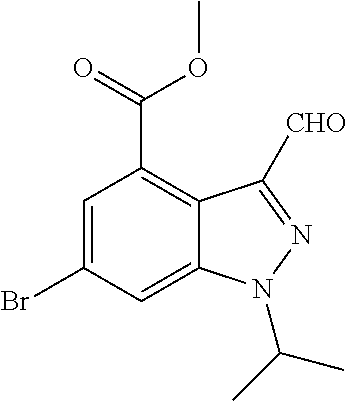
C1=C(Br)C=C2C(=C1C(=O)OC)C([CHO])=NN2C(C)C
